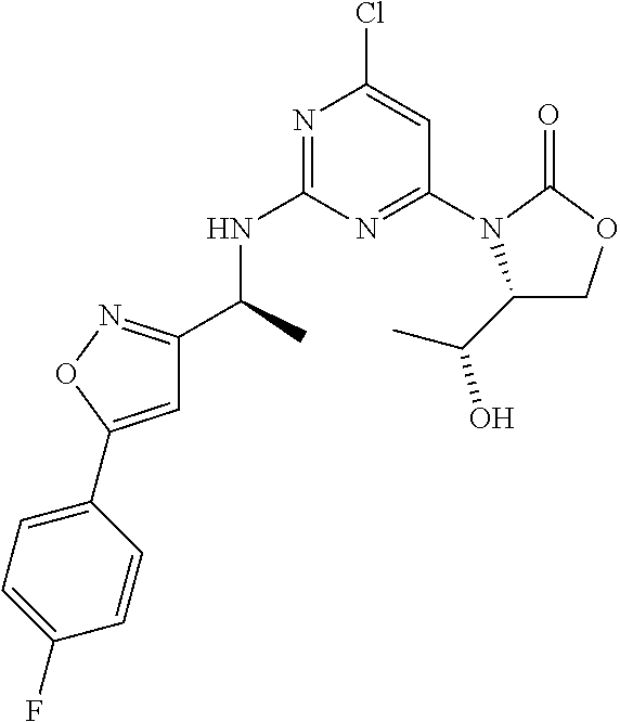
N1=C(NC(C)C2=NOC(C3=CC=C(F)C=C3)=C2)N=C(N2C(C(C)O)COC2=O)C=C1Cl
